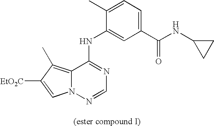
N1=C(NC2=CC(C(NC3CC3)=O)=CC=C2C)C2=C(C)C([EtO2C])=CN2N=C1
